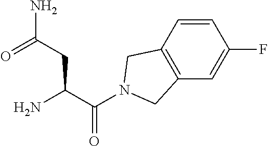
NC(C(N1CC2=C(C1)C=CC(F)=C2)=O)CC(N)=O
